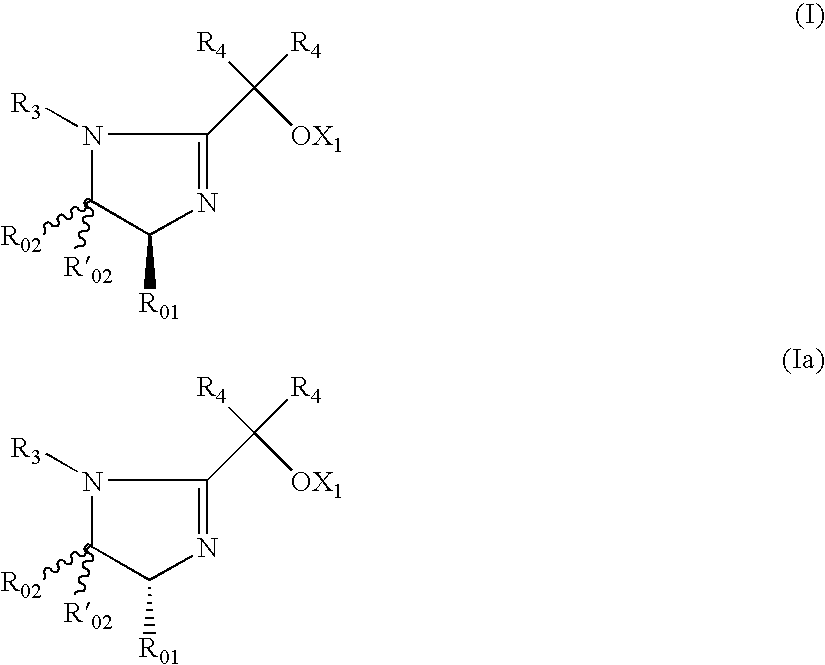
N1([R3])C([R02])([R02])C([R01])N=C1C([R4])([R4])[OX1].N1([R3])C([R02])([R02])C([R01])N=C1C([R4])([R4])[OX1]
